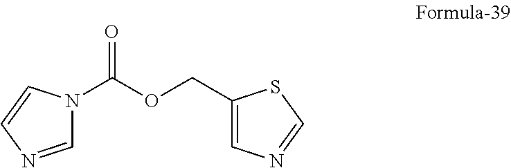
C1=NC=CN1C(OCC1=CN=CS1)=O
